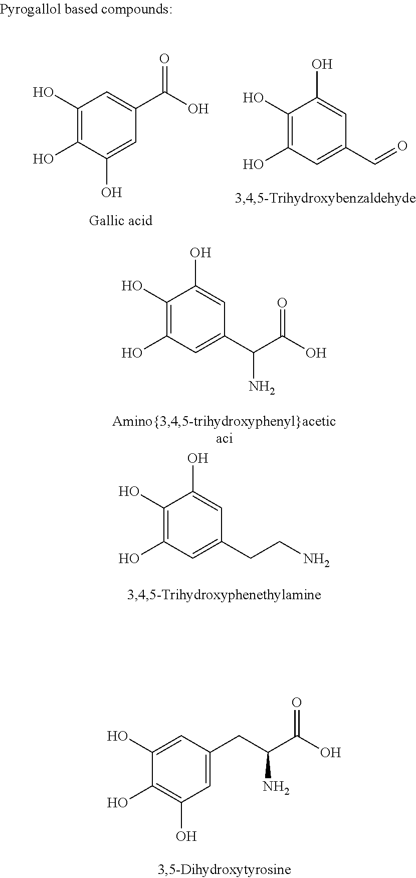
C1(C(C(O)=O)N)=CC(O)=C(O)C(O)=C1.C1(CCN)=CC(O)=C(O)C(O)=C1.C(C(O)=O)(N)CC1=CC(O)=C(O)C(O)=C1.OC(C1=CC(O)=C(O)C(O)=C1)=O.C1(C=O)=CC(O)=C(O)C(O)=C1
